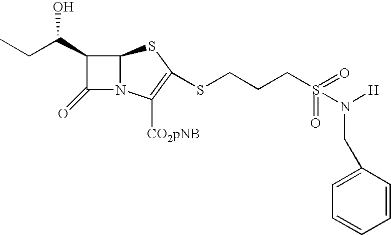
C1(C(CC)O)C(=O)N2C1SC(SCCCS(=O)(N([H])CC1=CC=CC=C1)=O)=C2[CO2pNB]
